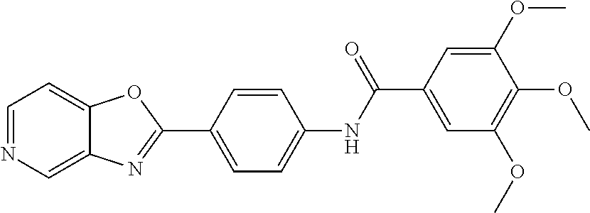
C1=CC(NC(C2=CC(OC)=C(OC)C(OC)=C2)=O)=CC=C1C1=NC2=CN=CC=C2O1
